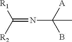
C(=NC(B)([A])C)([R2])[R1]
